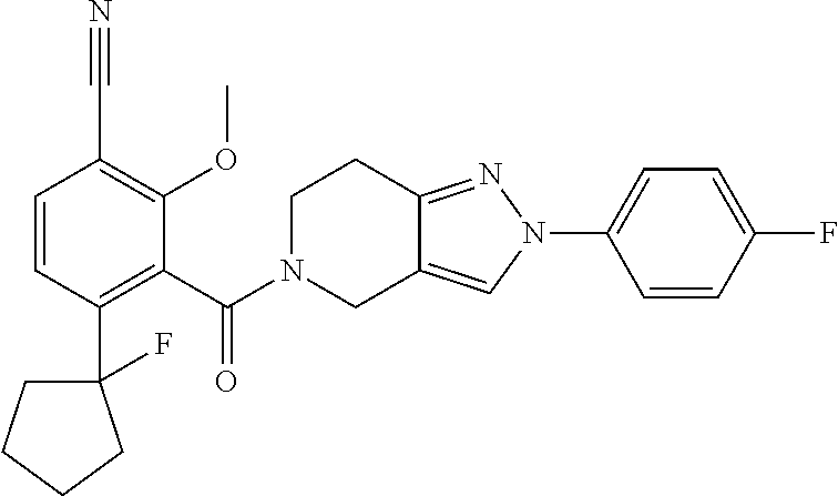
C1(C(=O)N2CC3=CN(C4=CC=C(F)C=C4)N=C3CC2)=C(C2(F)CCCC2)C=CC(C#N)=C1OC
